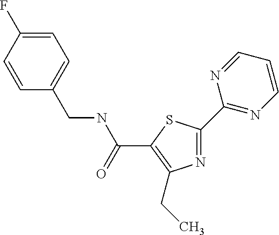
N1=C(C2=NC=CC=N2)SC(C(NCC2=CC=C(F)C=C2)=O)=C1CC
